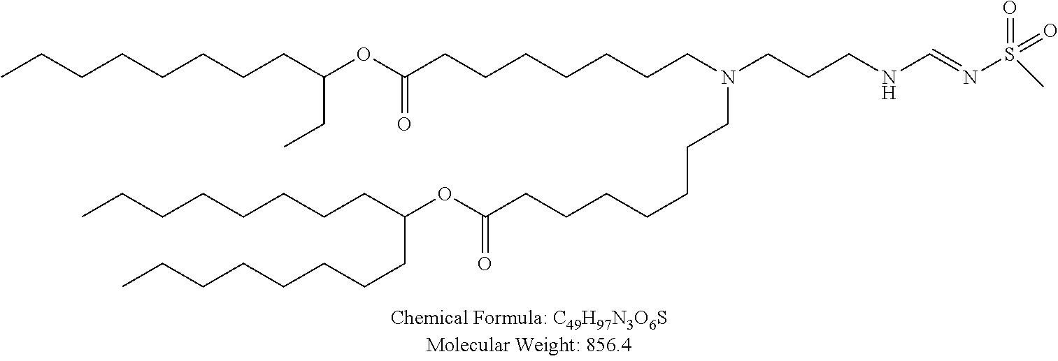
CCCCCCCCC(OC(CCCCCCCN(CCCNC=NS(C)(=O)=O)CCCCCCCC(OC(CCCCCCCC)CCCCCCCC)=O)=O)CC
